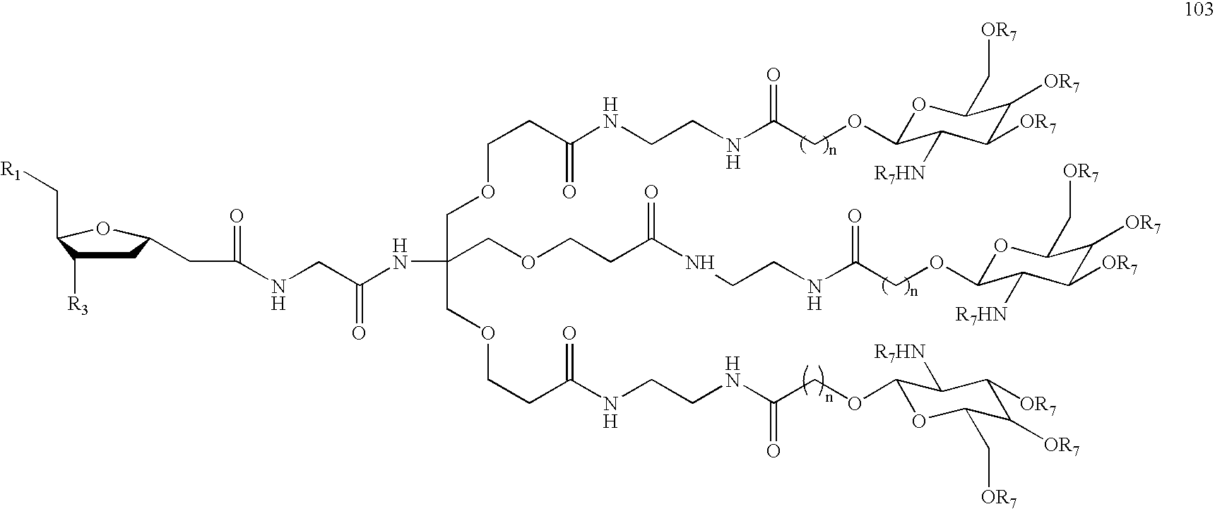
C1C([R3])C(C[R1])OC1CC(=O)NCC(=O)NC(COCCC(=O)NCCNC(COC1OC(C[OR7])C([OR7])C([OR7])C1[R7HN])=O)(COCCC(=O)NCCNC(=O)COC1OC(C[OR7])C([OR7])C([OR7])C1[R7HN])COCCC(NCCNC(COC1OC(C[OR7])C([OR7])C([OR7])C1[R7HN])=O)=O
